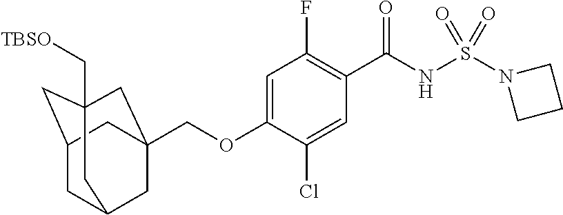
C1C2CC3(C[TBSO])CC(COC4=CC(F)=C(C(NS(N5CCC5)(=O)=O)=O)C=C4Cl)(CC1C3)C2
